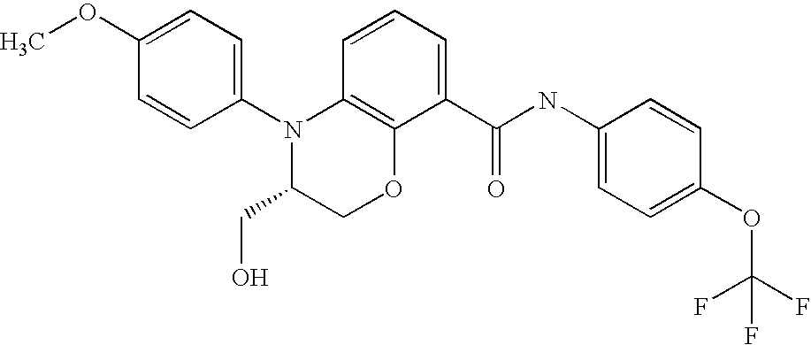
C1(N2C(CO)COC3=C2C=CC=C3C(NC2=CC=C(OC(F)(F)F)C=C2)=O)=CC=C(OC)C=C1
